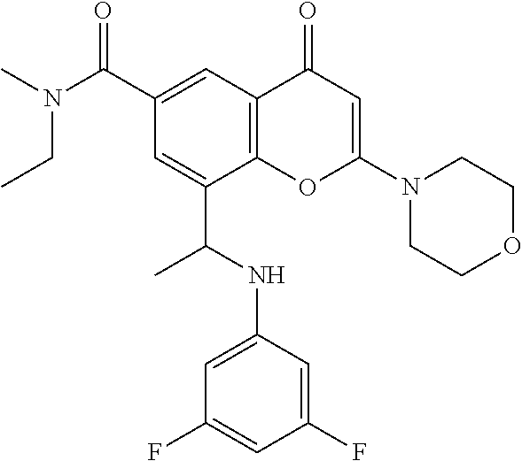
C1(C(=O)N(C)CC)=CC2=C(C(C(NC3=CC(F)=CC(F)=C3)C)=C1)OC(N1CCOCC1)=CC2=O
